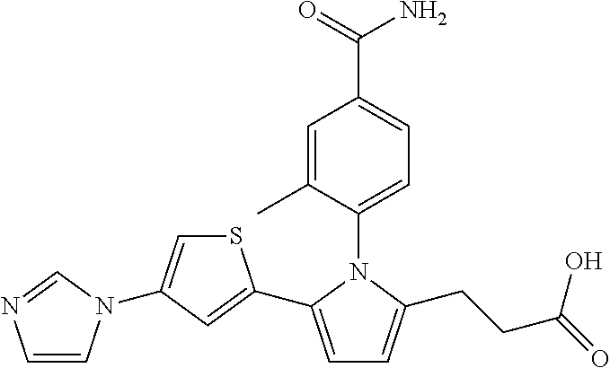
C1=C(C)C(N2C(C3=CC(N4C=CN=C4)=CS3)=CC=C2CCC(=O)O)=CC=C1C(=O)N
